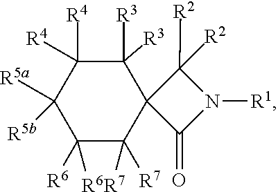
C1([R5a])([R5b])C([R6])([R6])C([R7])([R7])C2(C([R3])([R3])C1([R4])[R4])C(=O)N([R1])C2([R2])[R2]
